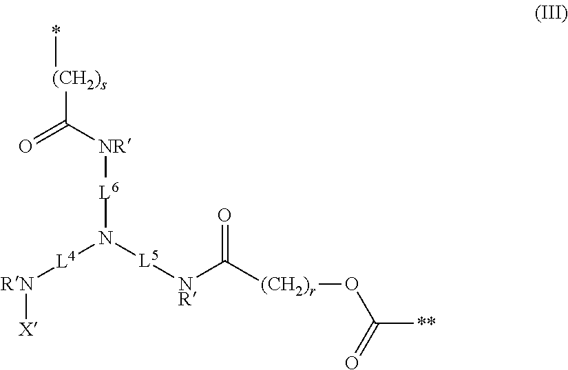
*[(CH2)s]C(=O)[NR][L6]N([L4][RN][X])[L5][NR]C([(CH2)r]OC([**])=O)=O
